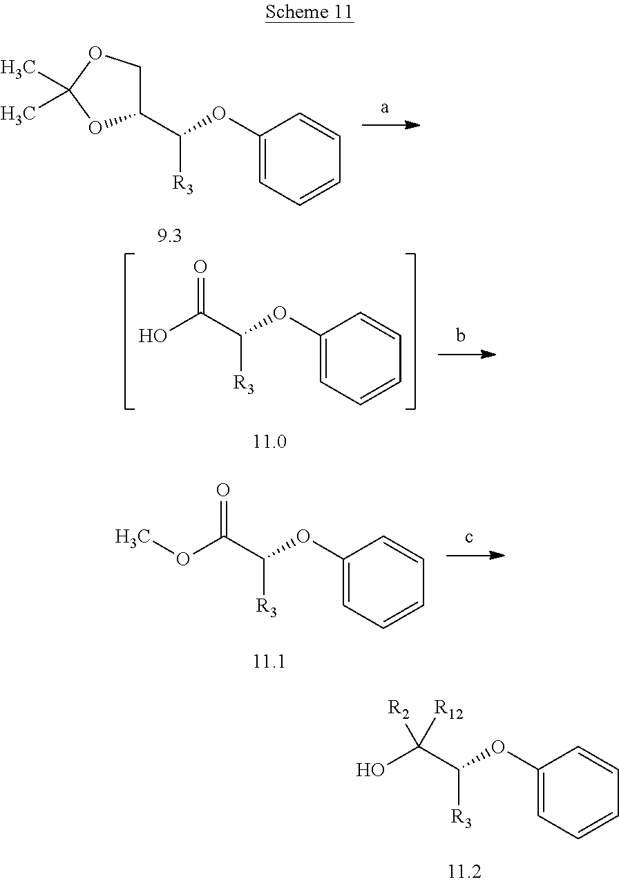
C1(C(OC2=CC=CC=C2)[R3])COC(C)(C)O1.C1(OC(C(OC)=O)[R3])=CC=CC=C1.C1(OC(C(O)=O)[R3])=CC=CC=C1.C1(OC(C(O)([R2])[R12])[R3])=CC=CC=C1
